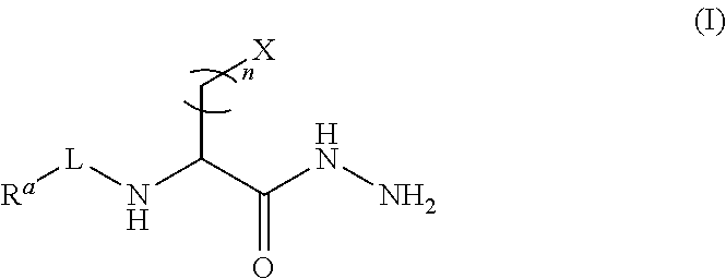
[Ra][L]NC(C(NN)=O)C[X]
